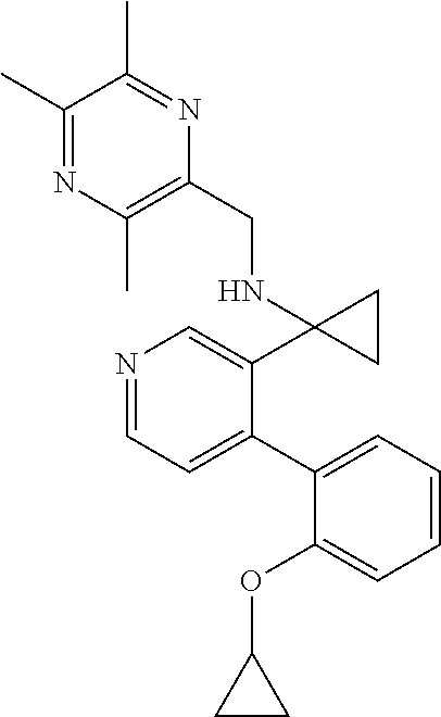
N1=CC=C(C2=CC=CC=C2OC2CC2)C(C2(NCC3=C(C)N=C(C)C(C)=N3)CC2)=C1
